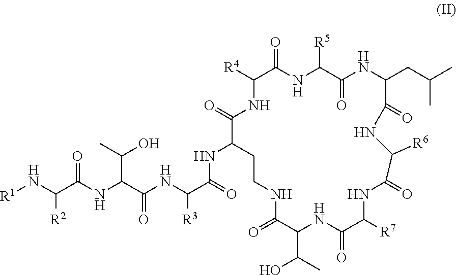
[R1]NC(C(NC(C(NC(C(=O)NC1C(=O)NC([R4])C(=O)NC([R5])C(=O)NC(CC(C)C)C(=O)NC([R6])C(=O)NC([R7])C(=O)NC(C(O)C)C(=O)NCC1)[R3])=O)C(C)O)=O)[R2]
